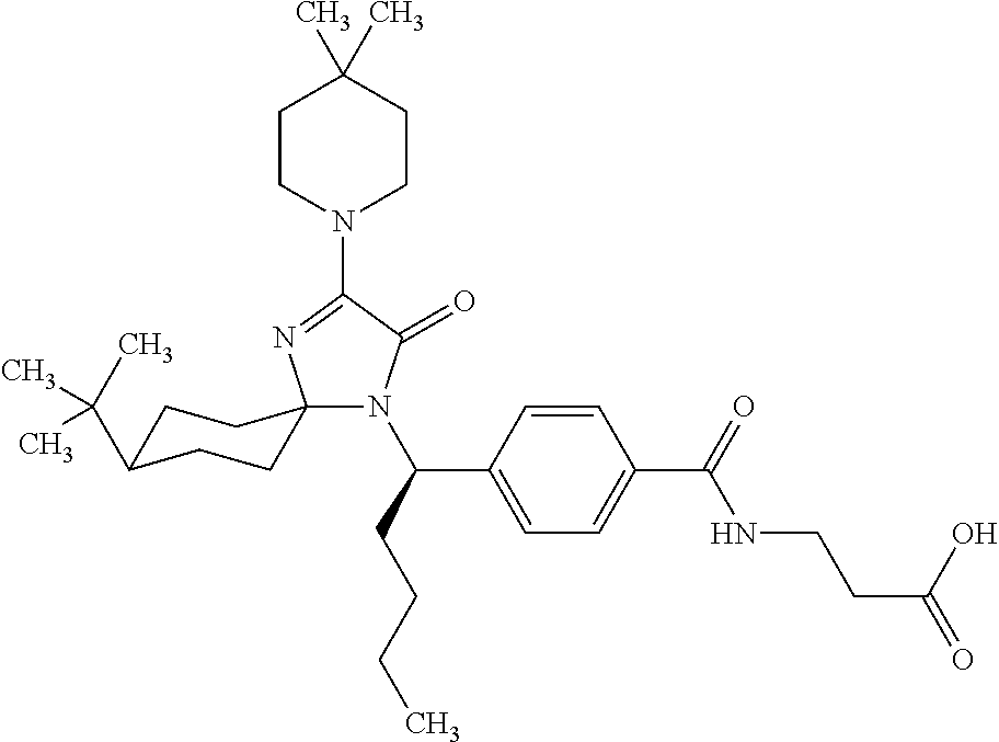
N1(C(CCCC)C2=CC=C(C(=O)NCCC(=O)O)C=C2)C(=O)C(N2CCC(C)(C)CC2)=NC12CCC(C(C)(C)C)CC2
